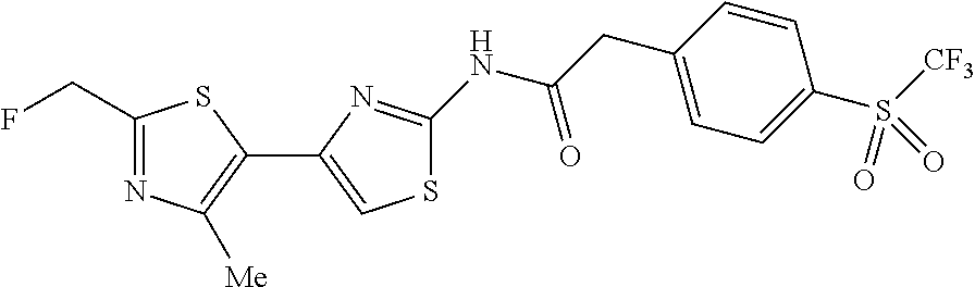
C1(CF)=NC([Me])=C(C2=CSC(NC(CC3=CC=C(S([CF3])(=O)=O)C=C3)=O)=N2)S1
